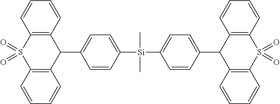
C1(C2=CC=C([Si](C3=CC=C(C4C5=C(S(=O)(=O)C6=C4C=CC=C6)C=CC=C5)C=C3)(C)C)C=C2)C2=C(S(=O)(=O)C3=C1C=CC=C3)C=CC=C2
